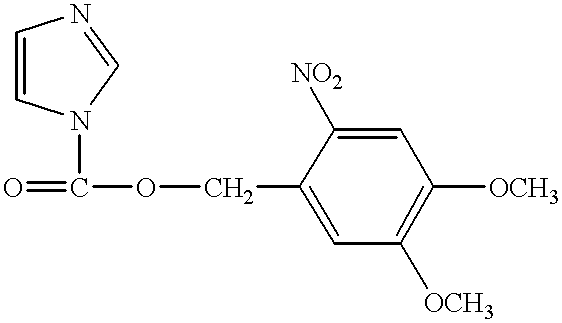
C1=CN(C(=O)OCC2=CC([OCH3])=C([OCH3])C=C2[NO2])C=N1
